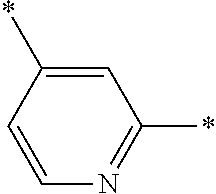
C1(*)=CC(*)=NC=C1
